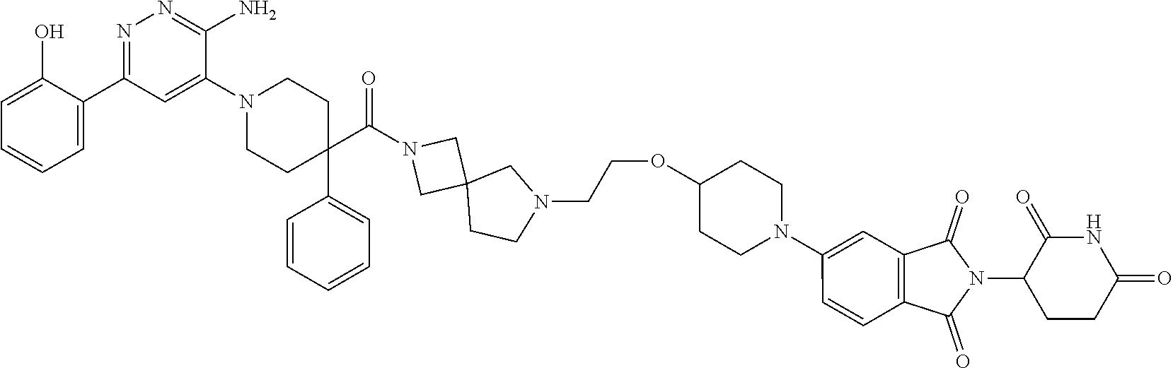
C1=C(O)C(C2=NN=C(N)C(N3CCC(C4=CC=CC=C4)(C(N4CC5(CN(CCOC6CCN(C7=CC8=C(C=C7)C(=O)N(C7CCC(=O)NC7=O)C8=O)CC6)CC5)C4)=O)CC3)=C2)=CC=C1
